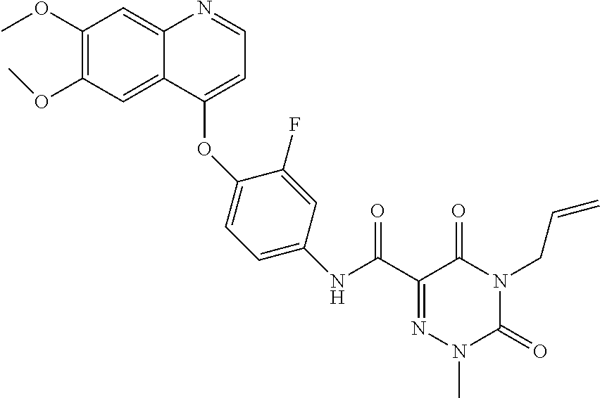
C1(OC)=C(OC)C=C2C(=C1)N=CC=C2OC1=CC=C(NC(C2=NN(C)C(=O)N(CC=C)C2=O)=O)C=C1F
